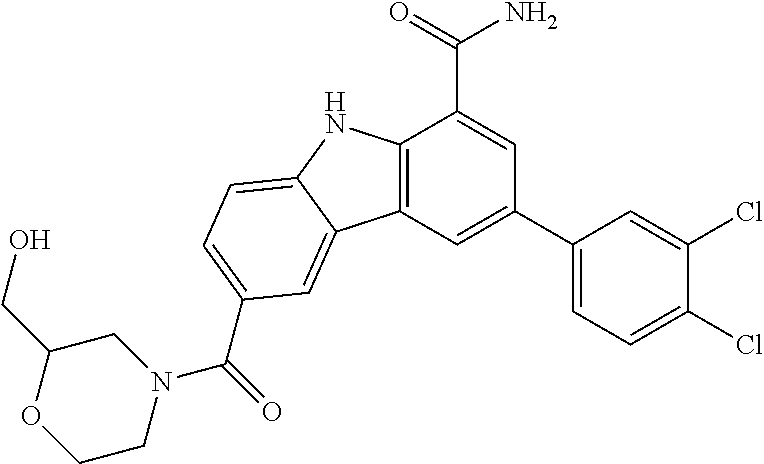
C12=C(C=C(C3=CC=C(Cl)C(Cl)=C3)C=C1C(=O)N)C1=CC(C(=O)N3CC(CO)OCC3)=CC=C1N2
